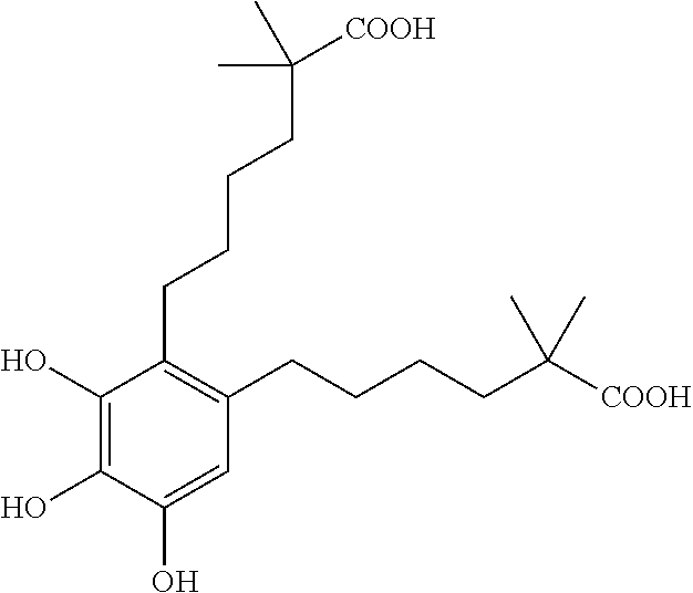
C1(O)=C(O)C(O)=CC(CCCCC([COOH])(C)C)=C1CCCCC(C)([COOH])C
